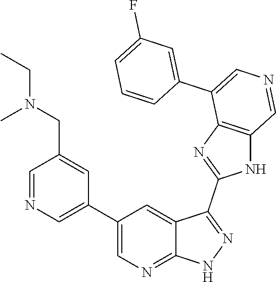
C1(C2=CN=CC(CN(CC)C)=C2)=CN=C2C(=C1)C(C1=NC3=C(N1)C=NC=C3C1=CC(F)=CC=C1)=NN2
